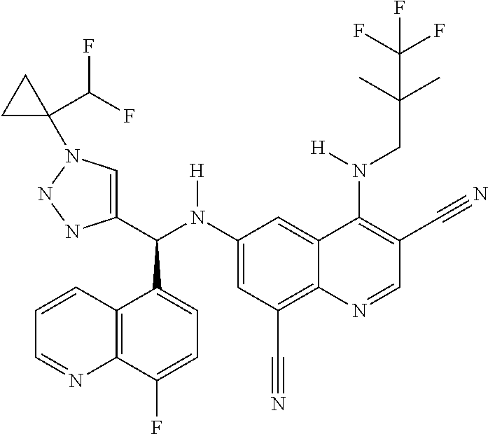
C1(N(C(C2=CN(C3(C(F)F)CC3)NN2)C2=CC=C(F)C3=C2C=CC=N3)[H])=CC(C#N)=C2C(=C1)C(N(CC(C)(C)C(F)(F)F)[H])=C(C#N)C=N2
